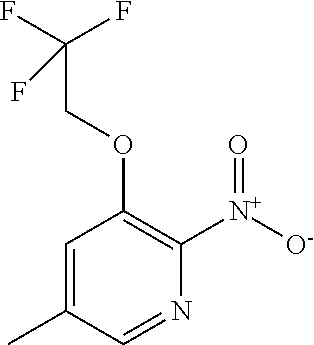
C1=C(C)C=NC([N+]([O-])=O)=C1OCC(F)(F)F
